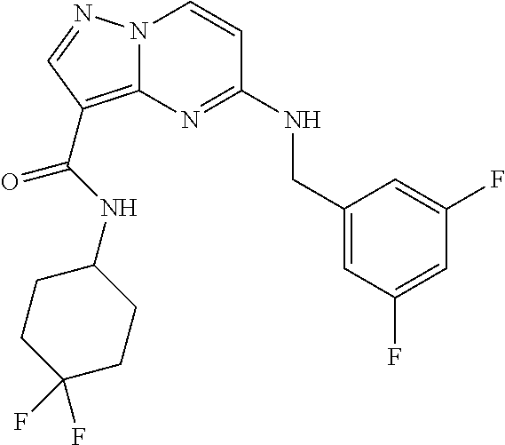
N12C(=C(C(NC3CCC(F)(F)CC3)=O)C=N1)N=C(NCC1=CC(F)=CC(F)=C1)C=C2
